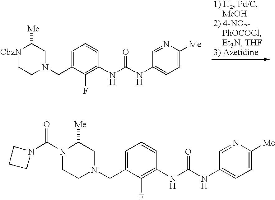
C1=C(CN2CC([Me])[CbzN]CC2)C(F)=C(NC(=O)NC2=CC=C([Me])N=C2)C=C1.C1=C(CN2CC([Me])N(C(=O)N3CCC3)CC2)C(F)=C(NC(=O)NC2=CC=C([Me])N=C2)C=C1
